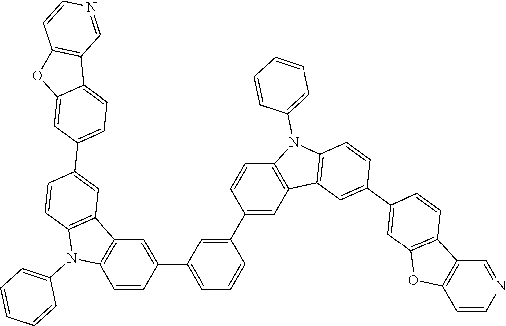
C1(C2=CC3=C(C=C2)N(C2=CC=CC=C2)C2=C3C=C(C3=CC4=C(C=C3)C3=C(O4)C=CN=C3)C=C2)=CC(C2=CC3=C(C=C2)N(C2=CC=CC=C2)C2=C3C=C(C3=CC=C4C(=C3)OC3=C4C=NC=C3)C=C2)=CC=C1
